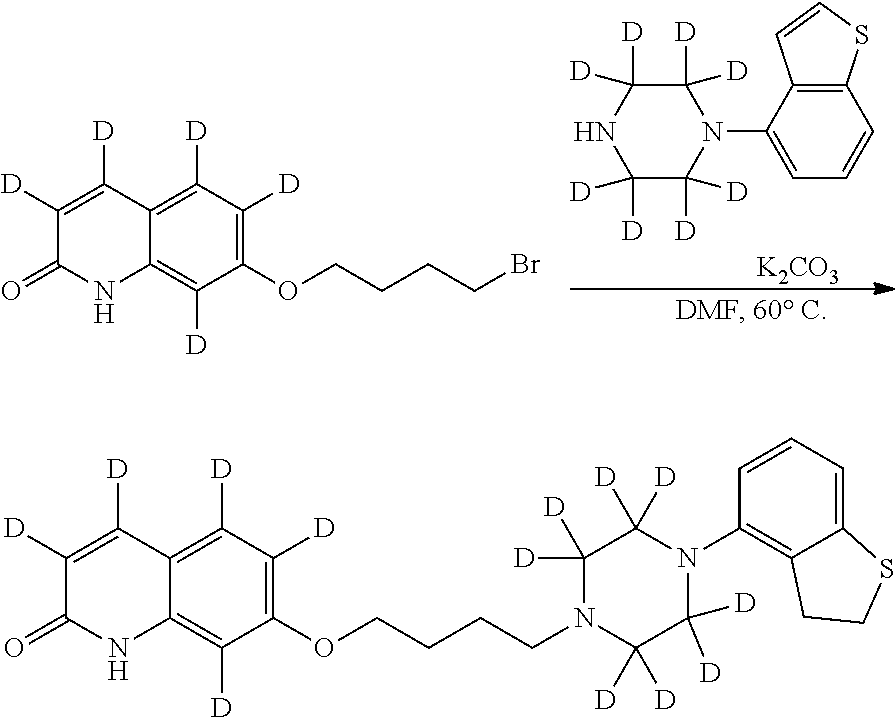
C1([D])([D])NC([D])([D])C([D])([D])N(C2=CC=CC3=C2C=CS3)C1([D])[D].[K2CO3].C1([D])=C([D])C2=C([D])C([D])=C(OCCCCBr)C([D])=C2NC1=O.C1([D])=C([D])C2=C([D])C([D])=C(OCCCCN3C([D])([D])C([D])([D])N(C4=C5C(=CC=C4)SCC5)C([D])([D])C3([D])[D])C([D])=C2NC1=O
